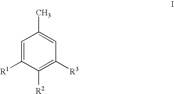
C1=C([R1])C([R2])=C([R3])C=C1C
